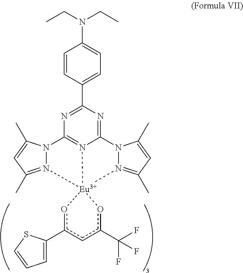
C1=CC(C2=NC3=N4C(=N2)N2N(=C(C)C=C2C)[Eu]42(N4=C(C)C=C(C)N34)oc(C3=CC=CS3)cc(C(F)(F)F)o2)=CC=C1N(CC)CC
